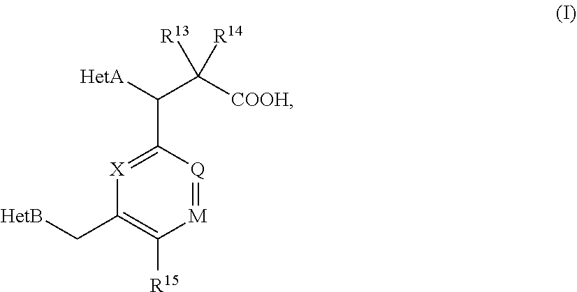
[X]1=C(C(C([COOH])([R13])[R14])[HetA])[Q]=[M]C([R15])=C1C[HetB]
